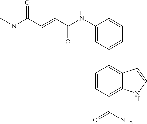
C1(NC(C=CC(N(C)C)=O)=O)=CC(C2=C3C(=C(C(N)=O)C=C2)NC=C3)=CC=C1
